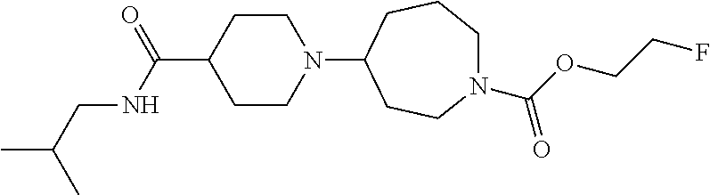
C1CN(C2CCN(C(OCCF)=O)CCC2)CCC1C(=O)NCC(C)C
